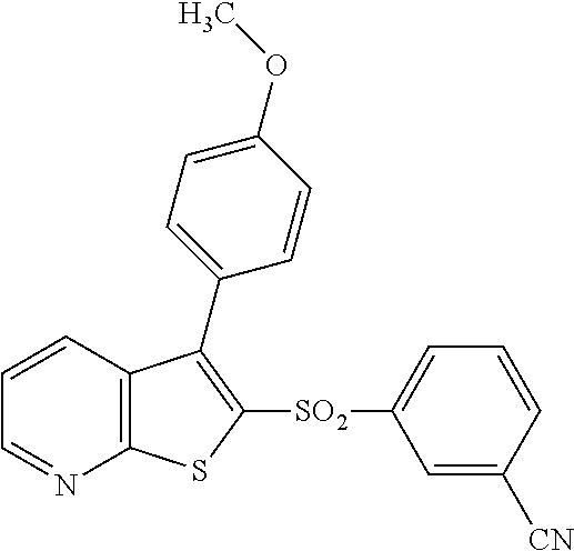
C1=CC2=C(N=C1)SC([SO2]C1=CC=CC([CN])=C1)=C2C1=CC=C(OC)C=C1
